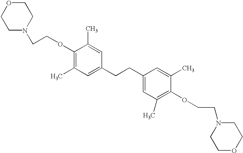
C1CN(CCOC2=C(C)C=C(CCC3=CC(C)=C(OCCN4CCOCC4)C(C)=C3)C=C2C)CCO1
